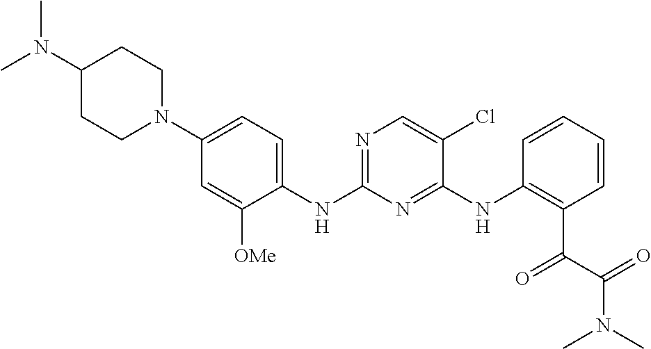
C1(N(C)C)CCN(C2=CC=C(NC3=NC=C(Cl)C(NC4=C(C(=O)C(=O)N(C)C)C=CC=C4)=N3)C([OMe])=C2)CC1
